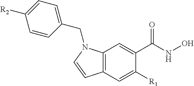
C12=C(C=C([R1])C(C(NO)=O)=C1)C=CN2CC1=CC=C([R2])C=C1
